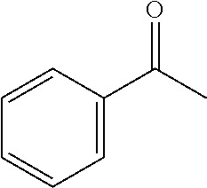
C1=CC=C(C(C)=O)C=C1
